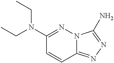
C1(N(CC)CC)=NN2C(=NN=C2N)C=C1
